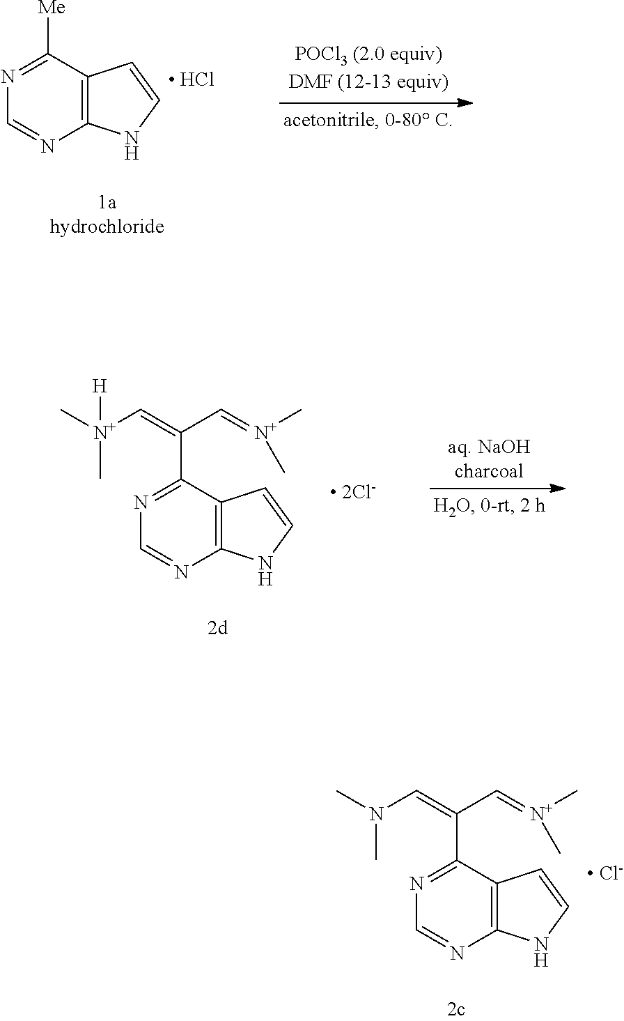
C12=C(C([Me])=NC=N1)C=CN2.[ HCl].C12=C(C(C(=C[N+](C)(C)[H])C=[N+](C)C)=NC=N1)C=CN2.C12=C(C(C(=CN(C)C)C=[N+](C)C)=NC=N1)C=CN2.[ Cl-]
